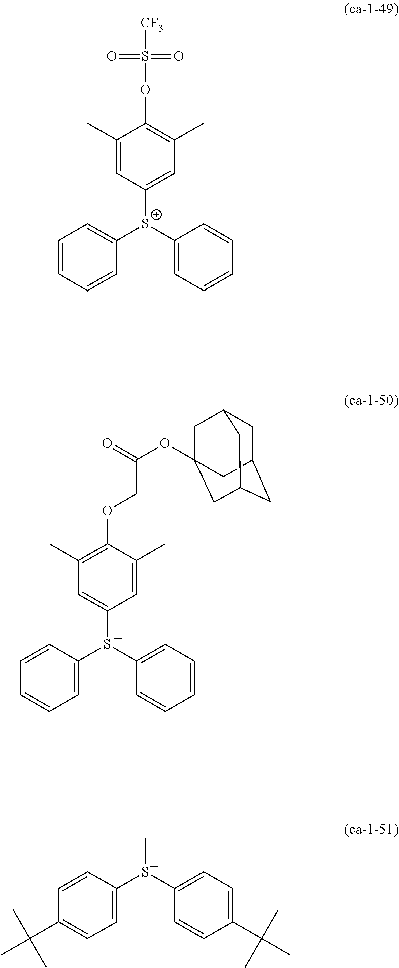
C1(C)=CC([S+](C2=CC=CC=C2)C2=CC=CC=C2)=CC(C)=C1OS(=O)(=O)[CF3].C1(C)=C(OCC(OC23CC4CC(CC(C2)C4)C3)=O)C(C)=CC([S+](C2=CC=CC=C2)C2=CC=CC=C2)=C1.C[S+](C1=CC=C(C(C)(C)C)C=C1)C1=CC=C(C(C)(C)C)C=C1
